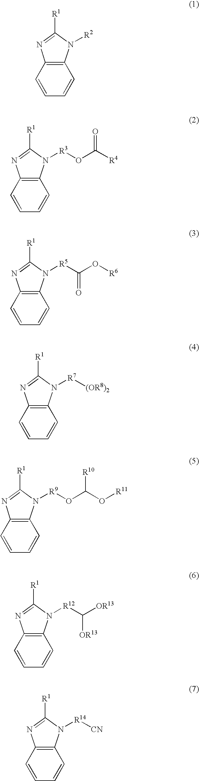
C12=C(C=CC=C1)N=C([R1])N2[R2].C12=C(C=CC=C1)N=C([R1])N2[R3]OC([R4])=O.C12=C(C=CC=C1)N=C([R1])N2[R5]C(O[R6])=O.C12=C(C=CC=C1)N=C([R1])N2[R7][(OR8)2].C12=C(C=CC=C1)N=C([R1])N2[R9]OC(O[R11])[R10].C12=C(C=CC=C1)N=C([R1])N2[R12]C([OR13])[OR13].C12=C(C=CC=C1)N=C([R1])N2[R14][CN]
